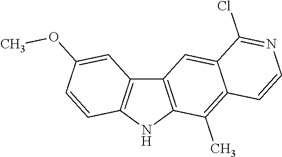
C12=C(NC3=C1C=C(OC)C=C3)C(C)=C1C(=C2)C(Cl)=NC=C1
